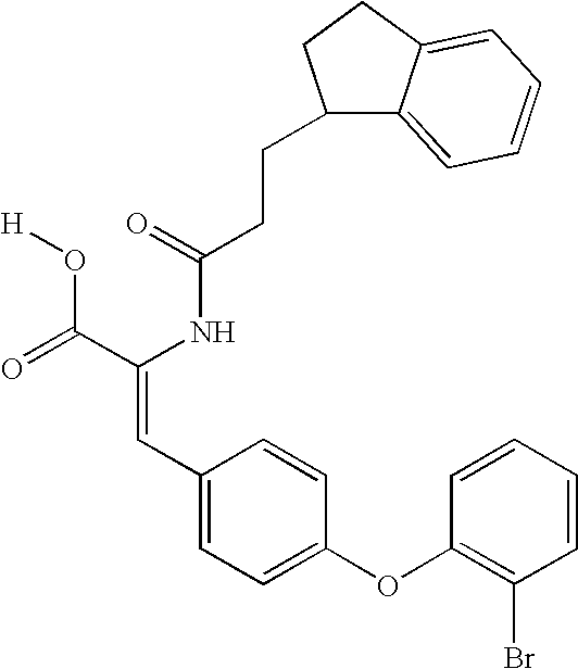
C(=O)(NC(C(=O)O[H])=CC1=CC=C(OC2=C(Br)C=CC=C2)C=C1)CCC1C2=CC=CC=C2CC1
